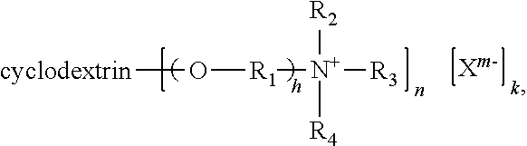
[cyclodextrin]O[R1][N+]([R2])([R4])[R3]
